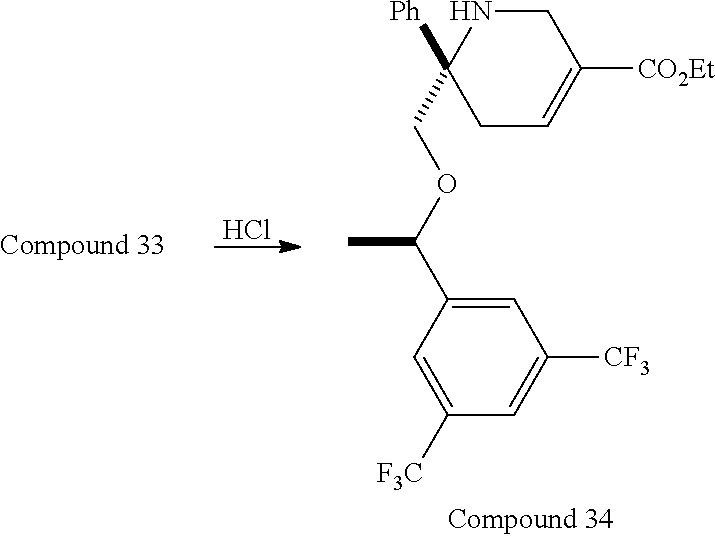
C1=C(C(OCC2([Ph])CC=C([CO2Et])CN2)C)C=C([F3C])C=C1[CF3].Cl
